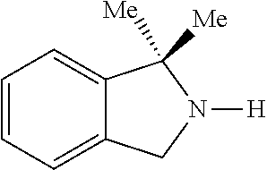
C1=CC=C2C(=C1)C([Me])([Me])N([H])C2
